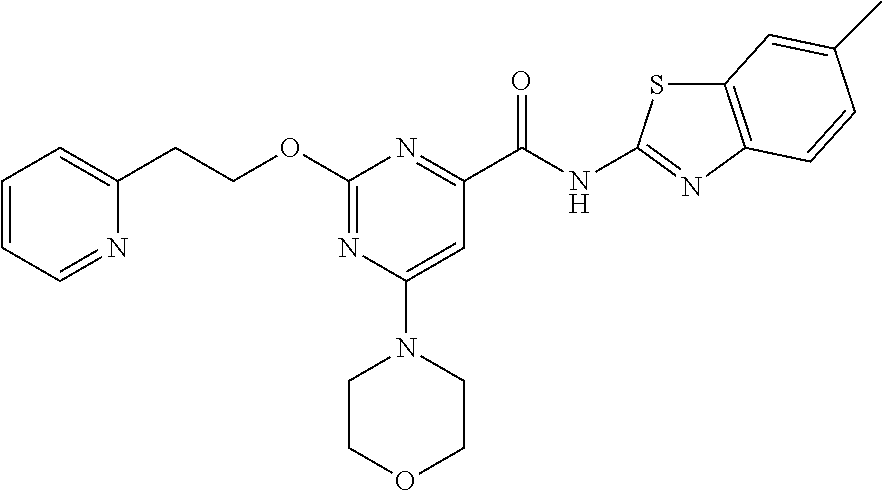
N(C(C1=NC(OCCC2=CC=CC=N2)=NC(N2CCOCC2)=C1)=O)C1=NC2=C(S1)C=C(C)C=C2
